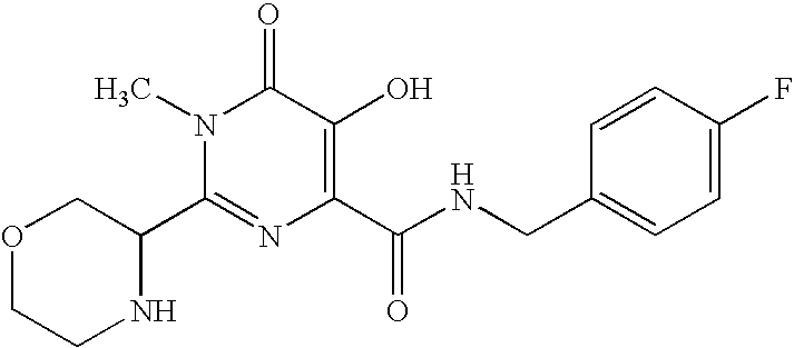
O1CCNC(C2=NC(C(NCC3=CC=C(F)C=C3)=O)=C(O)C(=O)N2C)C1
